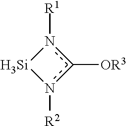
c1([OR3])n([R1])[Si]n1[R2]
